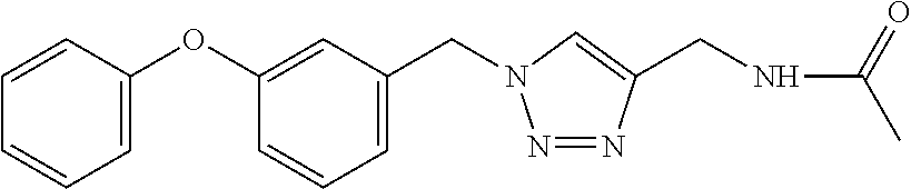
C1=C(OC2=CC(CN3N=NC(CNC(C)=O)=C3)=CC=C2)C=CC=C1
